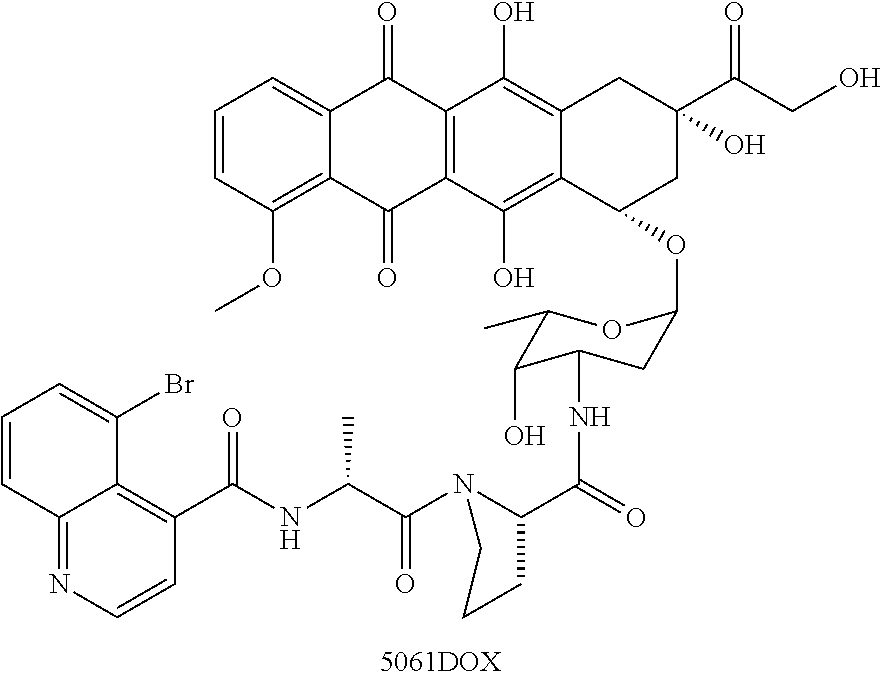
C1=CC(OC)=C2C(=C1)C(=O)C1=C(C2=O)C(O)=C2C(=C1O)CC(C(CO)=O)(O)CC2OC1CC(NC(C2CCCN2C(C(NC(C2=C3C(=NC=C2)C=CC=C3Br)=O)C)=O)=O)C(O)C(C)O1
